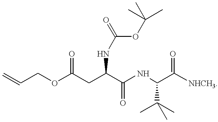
O(C(CC(C(NC(C([NHCH3])=O)C(C)(C)C)=O)NC(=O)OC(C)(C)C)=O)CC=C
